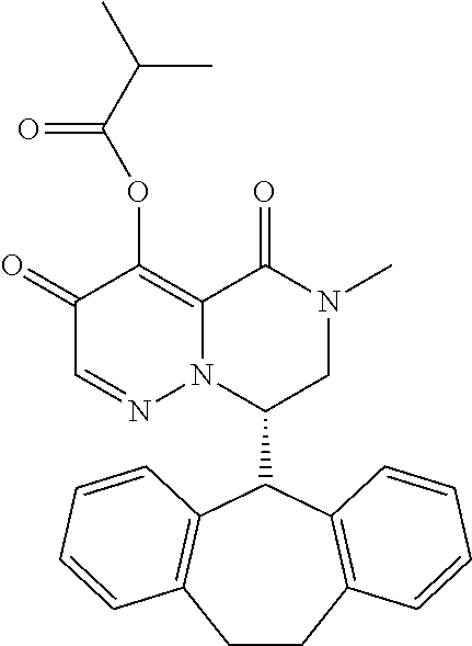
C1(=O)C=NN2C(=C1OC(C(C)C)=O)C(=O)N(C)CC2C1C2=C(C=CC=C2)CCC2=C1C=CC=C2
